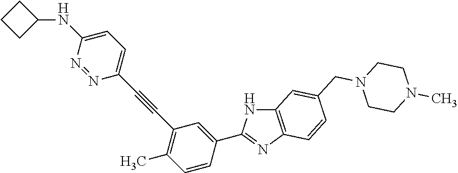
C1CC(NC2=CC=C(C#CC3=C(C)C=CC(C4=NC5=C(N4)C=C(CN4CCN(C)CC4)C=C5)=C3)N=N2)C1
